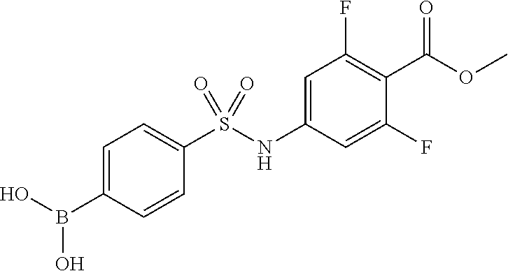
C1=C(B(O)O)C=CC(S(NC2=CC(F)=C(C(OC)=O)C(F)=C2)(=O)=O)=C1
